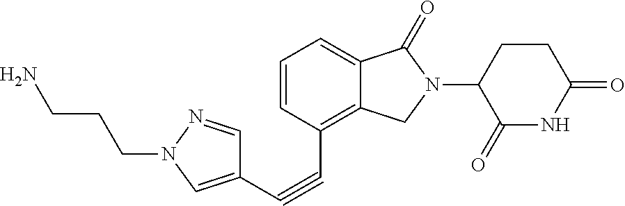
N1C(=O)C(N2CC3=C(C#CC4=CN(CCCN)N=C4)C=CC=C3C2=O)CCC1=O
